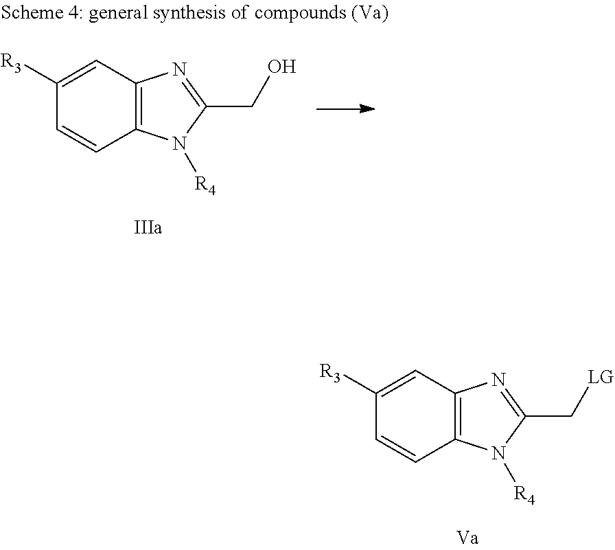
C12=C(C=C([R3])C=C1)N=C(C[LG])N2[R4].C12=C(C=C([R3])C=C1)N=C(CO)N2[R4]
